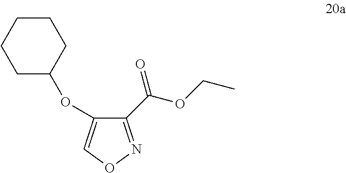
C1(C(=O)OCC)=NOC=C1OC1CCCCC1
